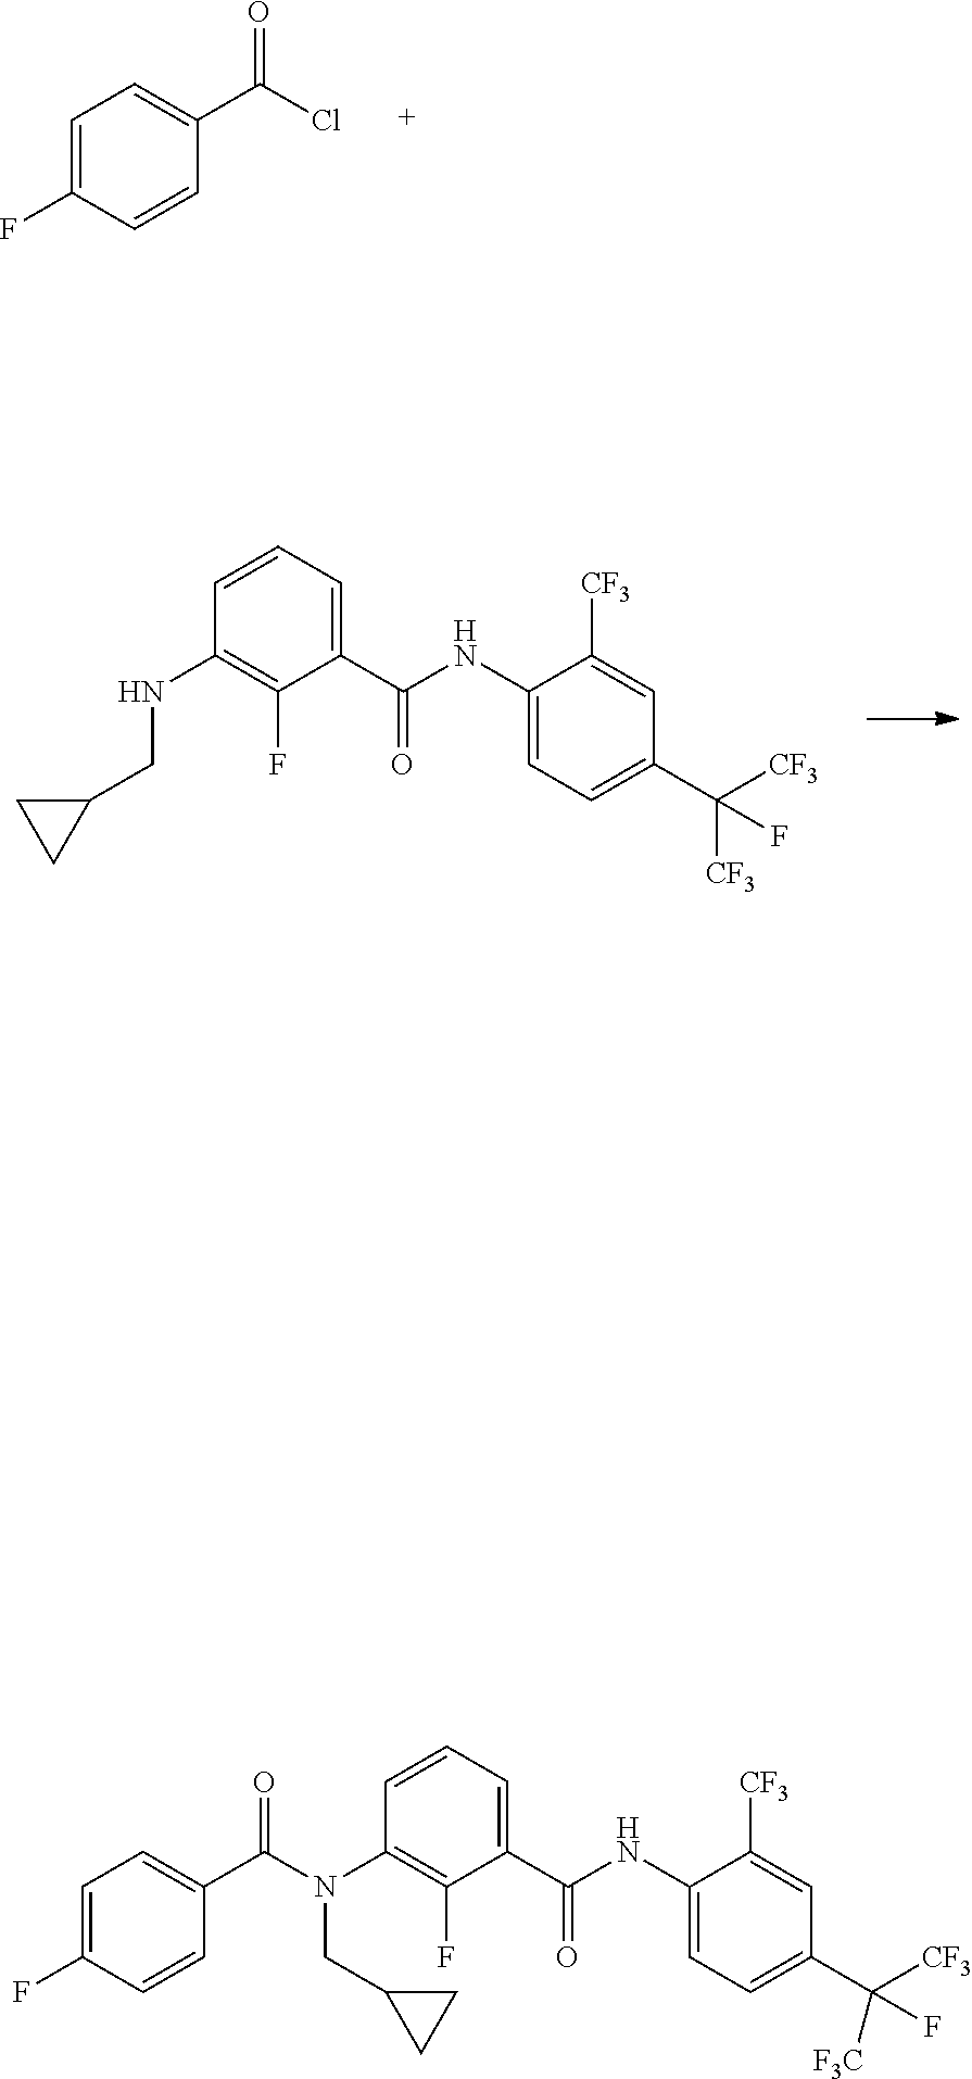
C1=C(C(=O)Cl)C=CC(F)=C1.C(C1CC1)NC1=C(F)C(C(=O)NC2=CC=C(C(F)([CF3])[CF3])C=C2[CF3])=CC=C1.N(CC1CC1)(C1=C(F)C(C(=O)NC2=CC=C(C(F)([CF3])[F3C])C=C2[CF3])=CC=C1)C(C1=CC=C(F)C=C1)=O
